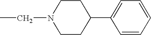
CCN1CCC(C2=CC=CC=C2)CC1
